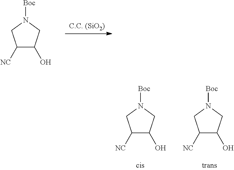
C1([NC])C(O)CN([Boc])C1.C1([NC])C(O)CN([Boc])C1.C1([NC])C(O)CN([Boc])C1
